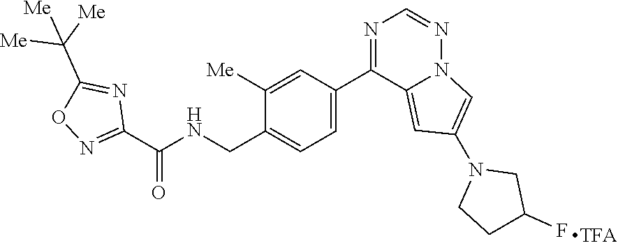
C1([Me])=CC(C2=NC=NN3C2=CC(N2CCC(F)C2)=C3)=CC=C1CNC(C1=NOC(C([Me])([Me])[Me])=N1)=O
